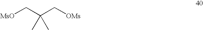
[MsO]CC(C[OMs])(C)C
